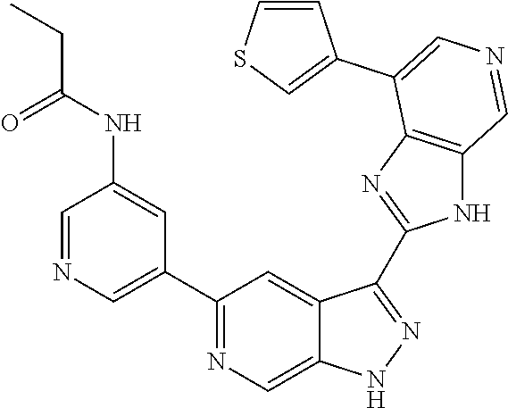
C1(C2=CN=CC(NC(=O)CC)=C2)=NC=C2C(=C1)C(C1=NC3=C(N1)C=NC=C3C1=CSC=C1)=NN2
